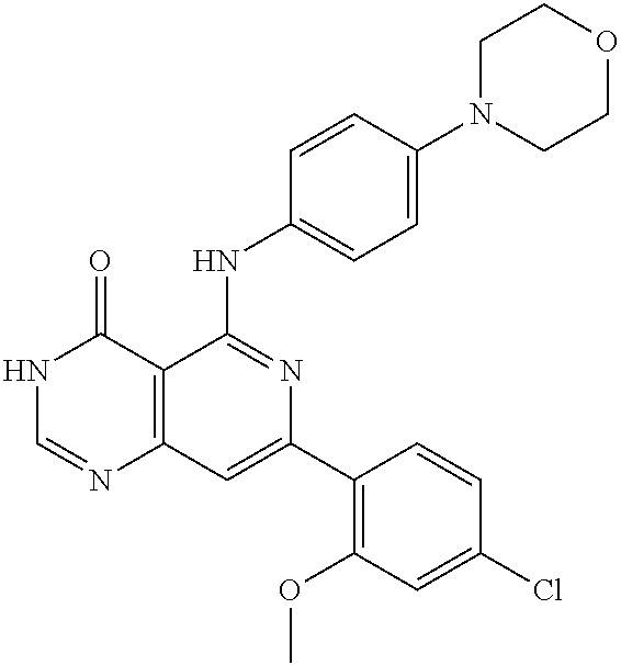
C12=C(C=C(C3=C(OC)C=C(Cl)C=C3)N=C1NC1=CC=C(N3CCOCC3)C=C1)N=CNC2=O
